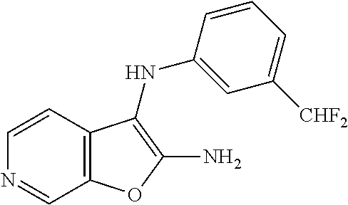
C12=C(C=CN=C1)C(NC1=CC([CHF2])=CC=C1)=C(N)O2
